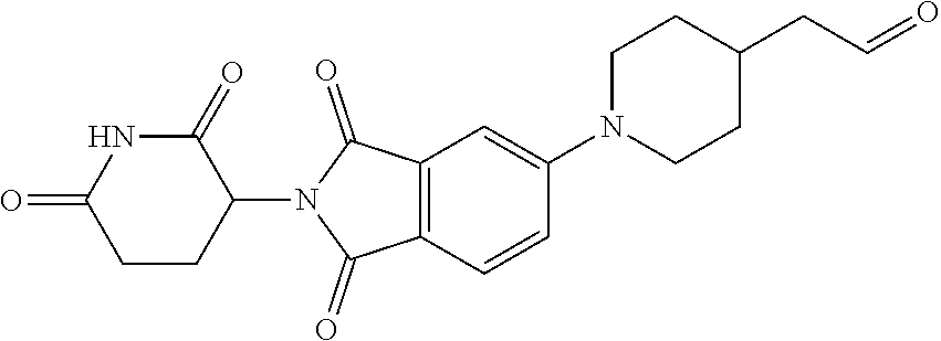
C1=C(N2CCC(CC=O)CC2)C=CC2=C1C(=O)N(C1CCC(=O)NC1=O)C2=O
